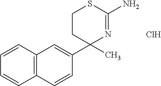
C1=CC=CC2=C1C=C(C1(C)N=C(N)SCC1)C=C2.Cl
